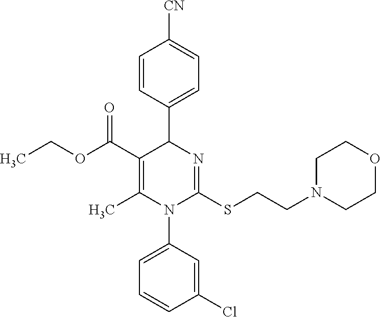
C1=CC(C2C(C(OCC)=O)=C(C)N(C3=CC=CC(Cl)=C3)C(SCCN3CCOCC3)=N2)=CC=C1[CN]
